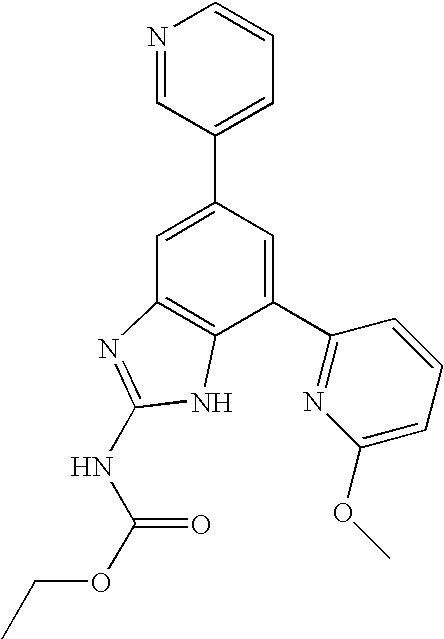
C1=C(C2=CC=CN=C2)C=C(C2=NC(OC)=CC=C2)C2=C1N=C(NC(OCC)=O)N2
